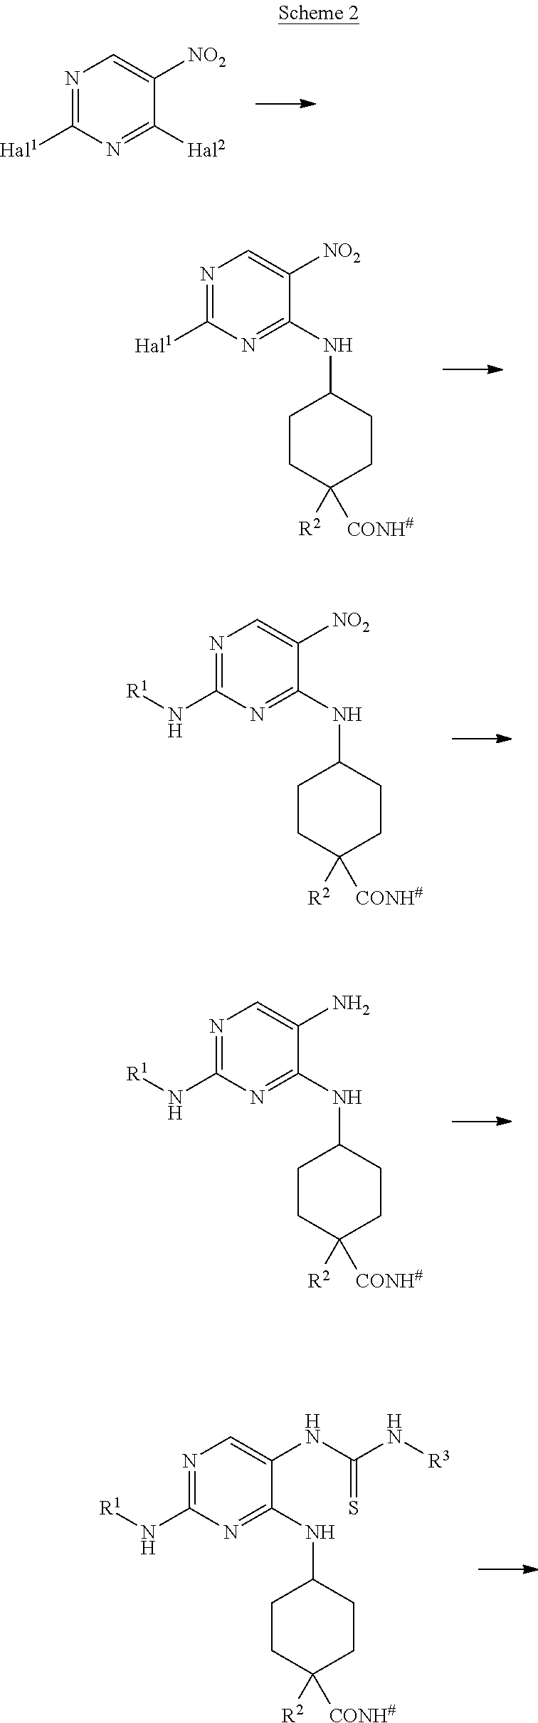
N1=C([Hal1])N=C([Hal2])C([NO2])=C1.N1=C([Hal1])N=C(NC2CCC([R2])([CONH#])CC2)C([NO2])=C1.N1=C(N[R1])N=C(NC2CCC([R2])([CONH#])CC2)C([NO2])=C1.N1=C(N[R1])N=C(NC2CCC([R2])([CONH#])CC2)C(N)=C1.N1=C(N[R1])N=C(NC2CCC([R2])([CONH#])CC2)C(NC(N[R3])=S)=C1
